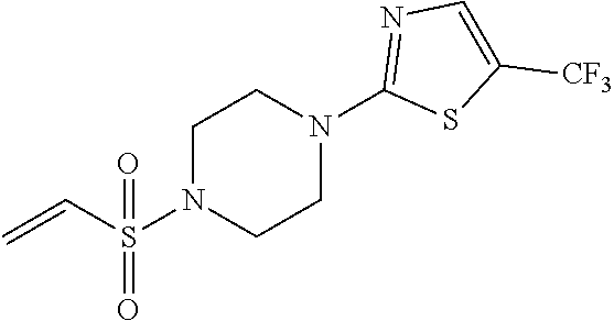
C1N(S(C=C)(=O)=O)CCN(C2=NC=C([CF3])S2)C1
